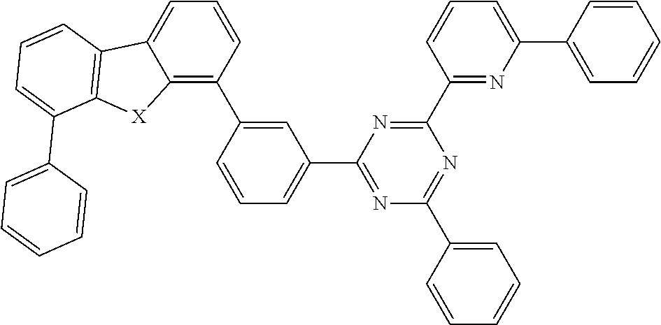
C1=CC(C2=CC(C3=NC(C4=CC=CC=C4)=NC(C4=NC(C5=CC=CC=C5)=CC=C4)=N3)=CC=C2)=C2C(=C1)C1=C([X]2)C(C2=CC=CC=C2)=CC=C1
